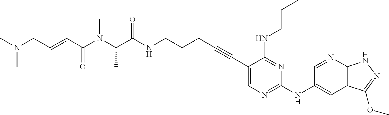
C1(C#CCCCNC(C(C)N(C)C(C=CCN(C)C)=O)=O)=CN=C(NC2=CC3=C(N=C2)NN=C3OC)N=C1NCCC
